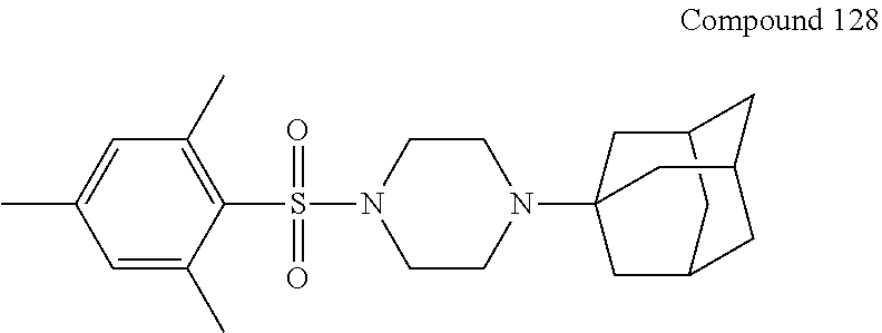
C1(S(=O)(=O)N2CCN(C34CC5CC(CC(C5)C3)C4)CC2)=C(C)C=C(C)C=C1C
